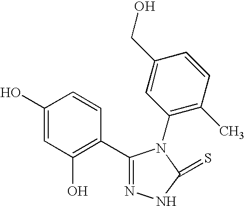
C1(O)=CC(O)=C(C2=NNC(=S)N2C2=C(C)C=CC(CO)=C2)C=C1
